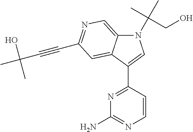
N1(C(C)(CO)C)C2=CN=C(C#CC(C)(O)C)C=C2C(C2=NC(N)=NC=C2)=C1
